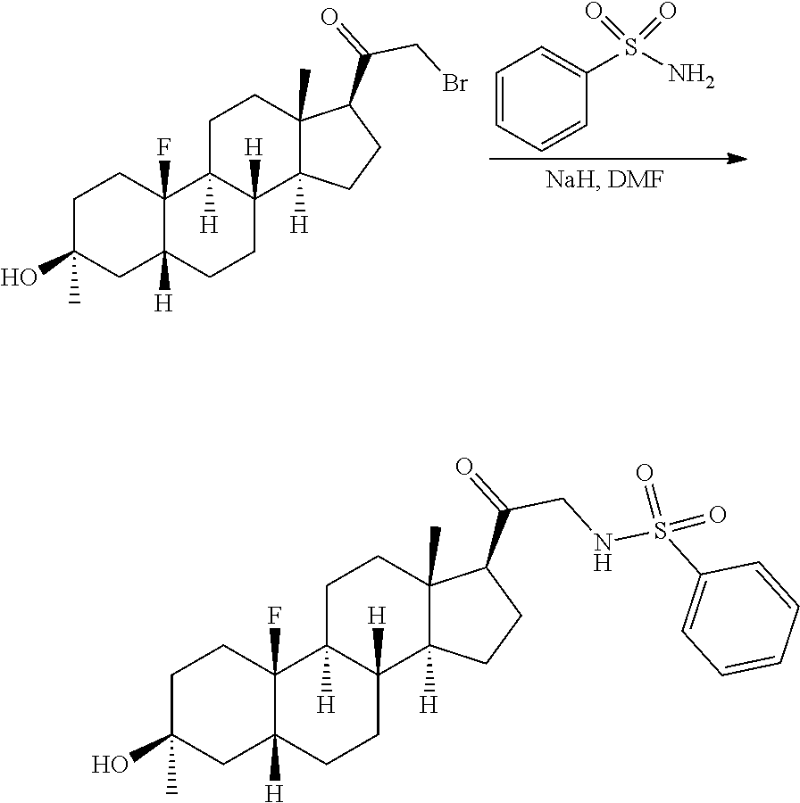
C1C(O)(C)CC2([H])C(F)(C1)C1([H])C([H])(CC2)C2([H])C(C)(CC1)C(C(=O)CNS(C1=CC=CC=C1)(=O)=O)CC2.C1=CC=CC(S(N)(=O)=O)=C1.C1C(O)(C)CC2([H])C(F)(C1)C1([H])C([H])(CC2)C2([H])C(C)(CC1)C(C(=O)CBr)CC2
